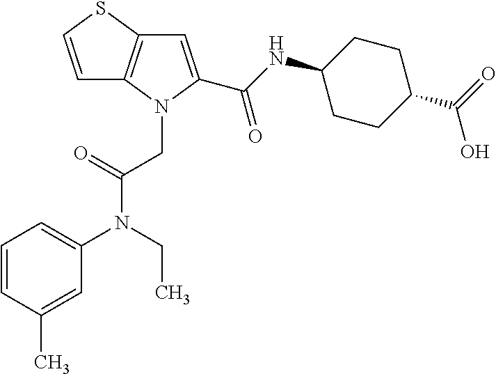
C1=CSC2=C1N(CC(N(C1=CC=CC(C)=C1)CC)=O)C(C(NC1CCC(C(=O)O)CC1)=O)=C2
